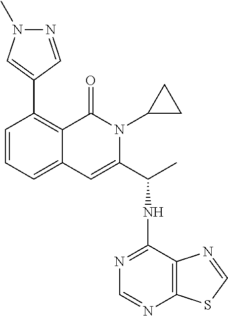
C1(C2=C3C(=CC=C2)C=C(C(NC2=NC=NC4=C2N=CS4)C)N(C2CC2)C3=O)=CN(C)N=C1
